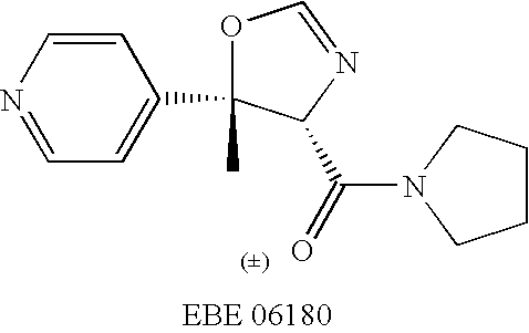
C1=CN=CC=C1C1(C)OC=NC1C(=O)N1CCCC1
